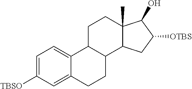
C1=C([TBSO])C=C2C(=C1)C1C(CC2)C2C(C)(CC1)C(O)C([OTBS])C2
